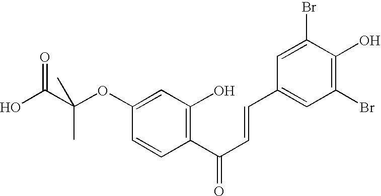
C1(OC(C(O)=O)(C)C)=CC(O)=C(C(C=CC2=CC(Br)=C(O)C(Br)=C2)=O)C=C1
